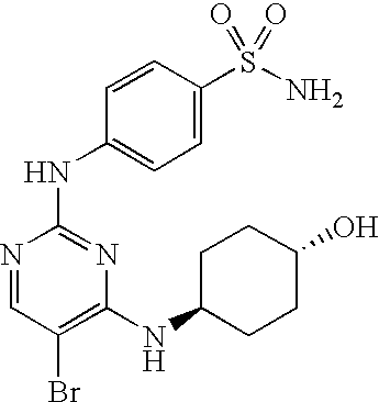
N1=CC(Br)=C(NC2CCC(O)CC2)N=C1NC1=CC=C(S(N)(=O)=O)C=C1
